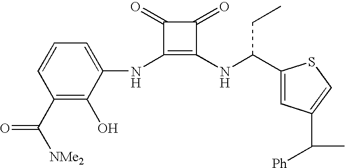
C1(C([NMe2])=O)=C(O)C(NC2=C(NC(C3=CC(C([Ph])C)=CS3)CC)C(=O)C2=O)=CC=C1
